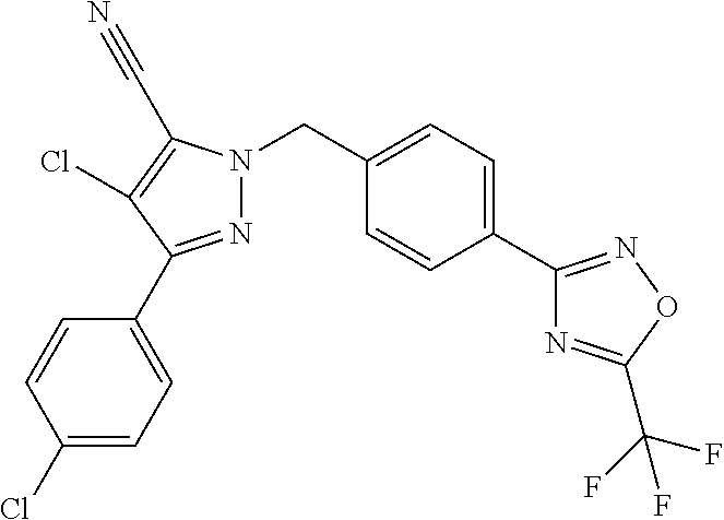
N1=C(C2=CC=C(Cl)C=C2)C(Cl)=C(C#N)N1CC1=CC=C(C2=NOC(C(F)(F)F)=N2)C=C1
